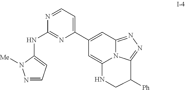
C1(C2=CC=NC(NC3=CC=NN3[Me])=N2)=CC2=NN=C3N2C(=C1)NCC3[Ph]
